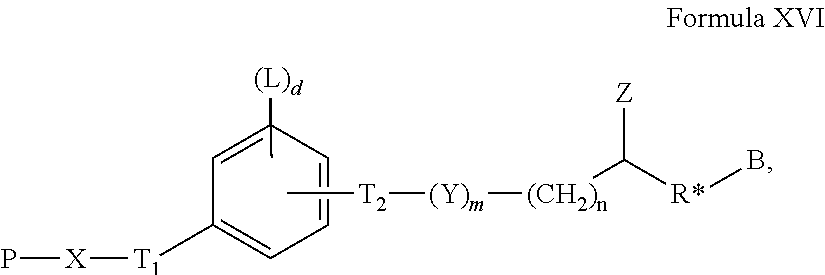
C1=C([(L)d])(C)C=CC=C1[T1][X]P.C[T2][(Y)m][(CH2)n]C([R*]B)[Z]
